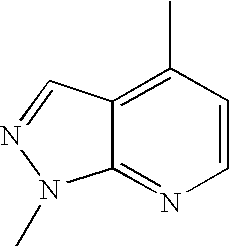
C1(C)=C2C(=NC=C1)N(C)N=C2
